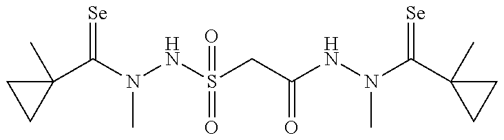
C1(C(=[Se])N(C)NS(=O)(CC(=O)NN(C)C(=[Se])C2(C)CC2)=O)(C)CC1
